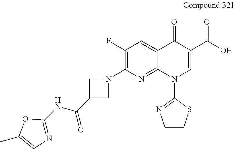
N1=C(NC(C2CN(C3=C(F)C=C4C(=N3)N(C3=NC=CS3)C=C(C(O)=O)C4=O)C2)=O)OC(C)=C1
